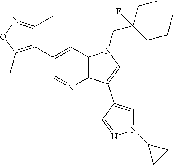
C12=C(C=C(C3=C(C)ON=C3C)C=N1)N(CC1(F)CCCCC1)C=C2C1=CN(C2CC2)N=C1
